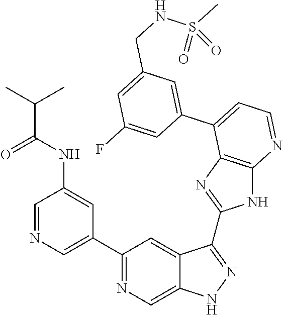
C1=NC=C(C2=NC=C3C(=C2)C(C2=NC4=C(N2)N=CC=C4C2=CC(CNS(C)(=O)=O)=CC(F)=C2)=NN3)C=C1NC(C(C)C)=O
